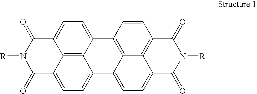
C12=C3C4=CC=C1C(=O)N([R])C(=O)C2=CC=C3C1=CC=C2C3=C(C=CC4=C13)C(=O)N([R])C2=O
